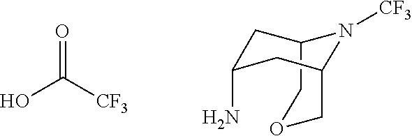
C12COCC(CC(N)C1)N2[CF3].O=C([CF3])O
